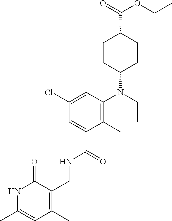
C1CC(N(CC)C2=C(C)C(C(=O)NCC3=C(C)C=C(C)NC3=O)=CC(Cl)=C2)CCC1C(=O)OCC
